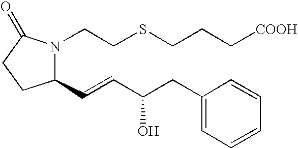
C1(C=CC(CC2=CC=CC=C2)O)N(CCSCCC[COOH])C(=O)CC1
